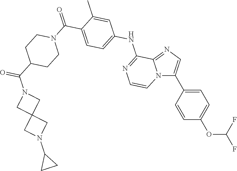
C1=C(C2=CN=C3N2C=CN=C3NC2=CC=C(C(N3CCC(C(N4CC5(C4)CN(C4CC4)C5)=O)CC3)=O)C(C)=C2)C=CC(OC(F)F)=C1
